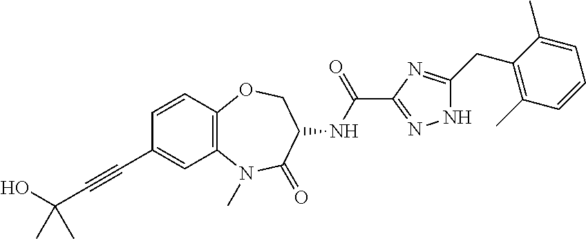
OC(C#CC1=CC2=C(C=C1)OCC(NC(C1=NNC(CC3=C(C)C=CC=C3C)=N1)=O)C(=O)N2C)(C)C
